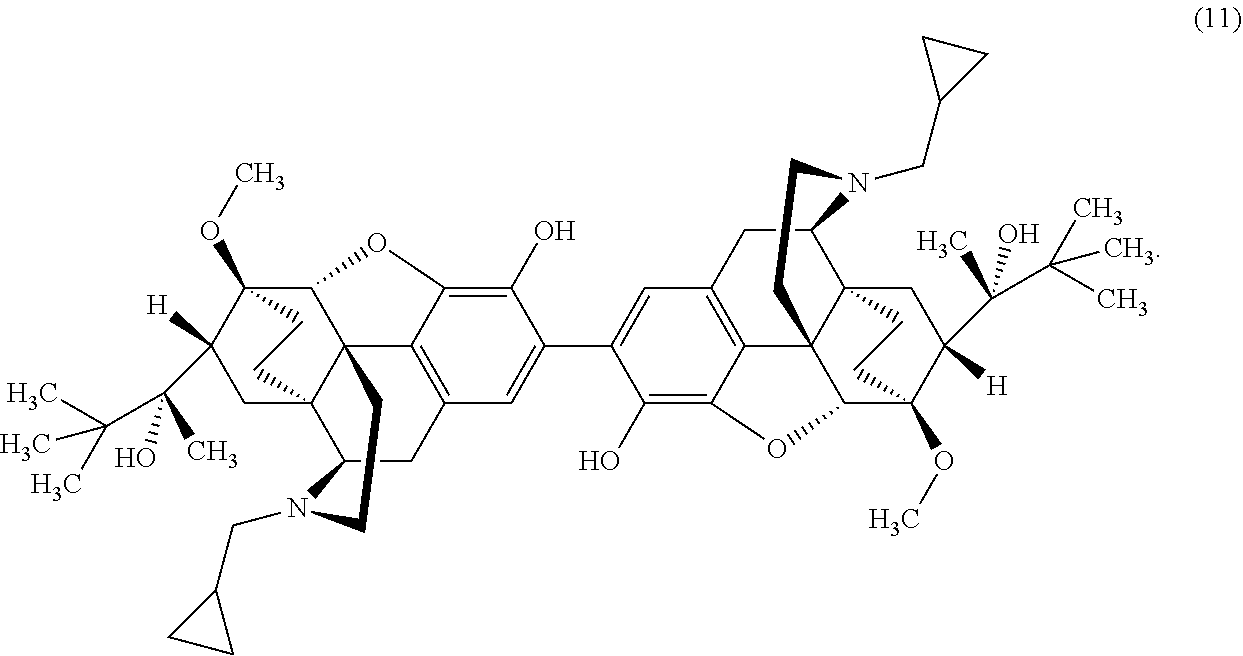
C1C23C45C(C(OC)(C1(C(C(C)(C)C)(C)O)[H])CC2)OC1=C(O)C(C2=CC6=C7C89C%10(CC(C(C(C)(C)C)(C)O)([H])C(OC)(C8OC7=C2O)CC%10)C(C6)N(CC2CC2)CC9)=CC(=C41)CC3N(CC1CC1)CC5
